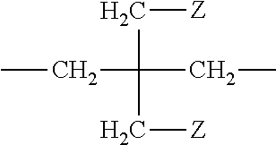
CCC(C[Z])(C[Z])CC
